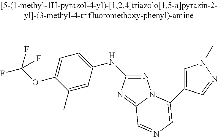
C1(C)=CC(NC2=NN3C(=N2)C=NC=C3C2=CN(C)N=C2)=CC=C1OC(F)(F)F
